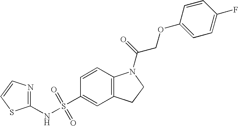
C1=CC2=C(C=C1S(NC1=NC=CS1)(=O)=O)CCN2C(=O)COC1=CC=C(F)C=C1
